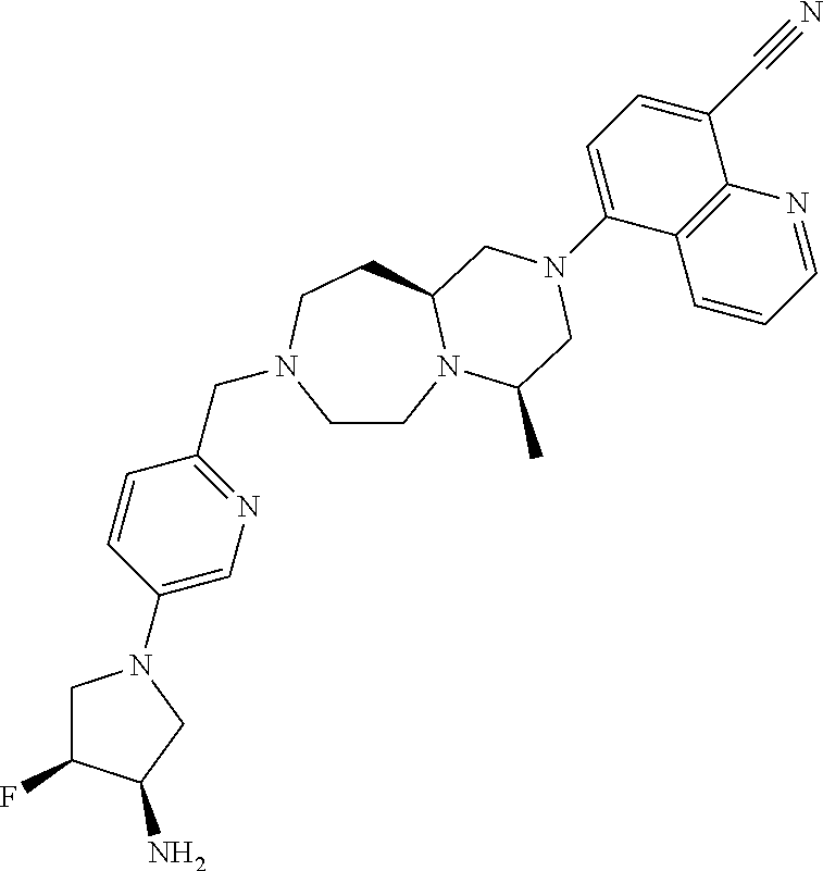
C1CN2C(CCN1CC1=NC=C(N3CC(F)C(N)C3)C=C1)CN(C1=CC=C(C#N)C3=C1C=CC=N3)CC2C
